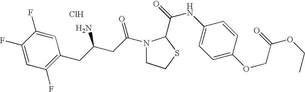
Cl.C1(F)=CC(F)=C(CC(CC(=O)N2CCSC2C(=O)NC2=CC=C(OCC(OCC)=O)C=C2)N)C=C1F
